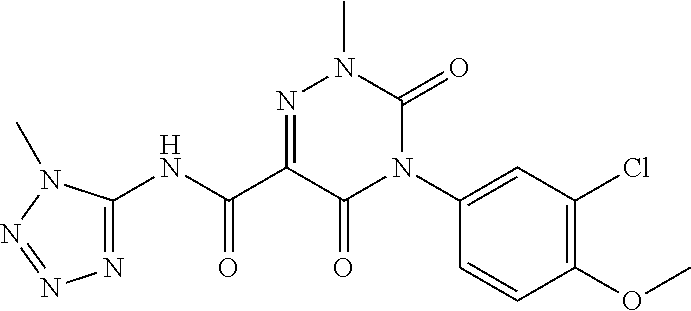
N1(C2=CC(Cl)=C(OC)C=C2)C(=O)N(C)N=C(C(NC2=NN=NN2C)=O)C1=O
